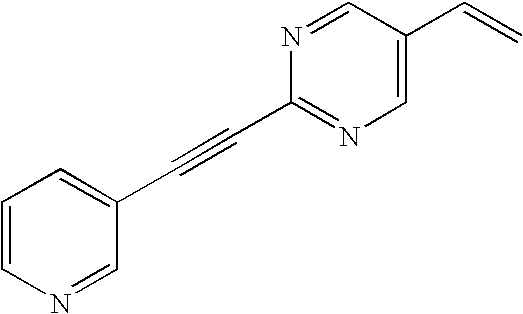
C1(C=C)=CN=C(C#CC2=CC=CN=C2)N=C1
